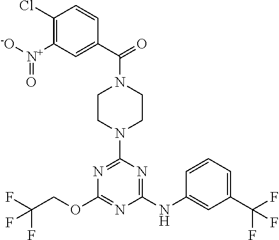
FC(COC1=NC(NC2=CC(C(F)(F)F)=CC=C2)=NC(N2CCN(C(C3=CC([N+](=O)[-O])=C(Cl)C=C3)=O)CC2)=N1)(F)F
